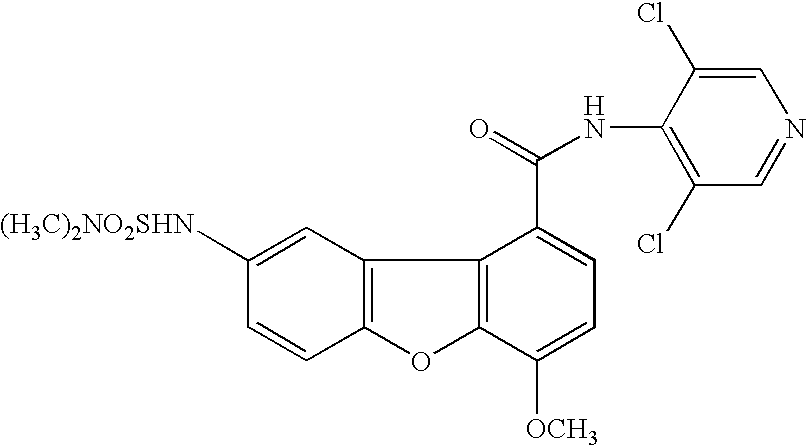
C12=C(C=C([(H3C)2NO2SHN])C=C1)C1=C(O2)C([OCH3])=CC=C1C(=O)NC1=C(Cl)C=NC=C1Cl
